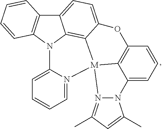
C12=CC=C3C4=C1N(C1=C2C=CC=C1)C1=CC=CC=N1[M]41C2=C(O3)C=CC=C2N2N1=C(C)C=C2C
